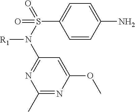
C1=CC(N)=CC=C1S(N(C1=NC(C)=NC(OC)=C1)[R1])(=O)=O
